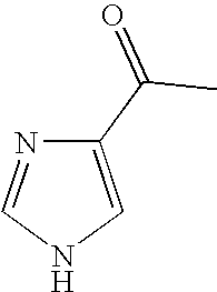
C1(C(=O)C)=CNC=N1
